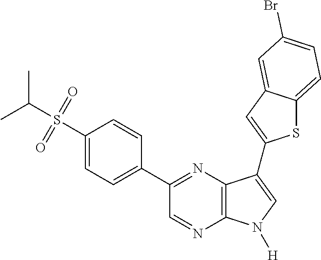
CC(S(=O)(=O)C1=CC=C(C2=NC3=C(N=C2)N([H])C=C3C2=CC3=CC(Br)=CC=C3S2)C=C1)C
